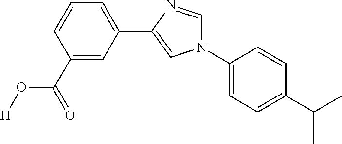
C1(C(=O)O[H])=CC(C2=CN(C3=CC=C(C(C)C)C=C3)C=N2)=CC=C1
